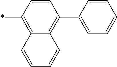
C12=C(*)C=CC(C3=CC=CC=C3)=C1C=CC=C2
